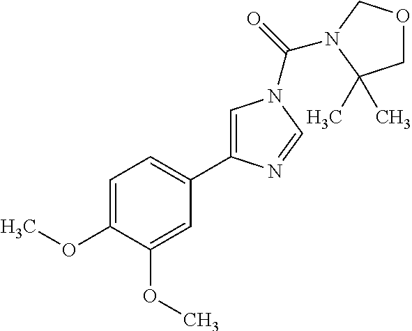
C1=C(OC)C(OC)=CC(C2=CN(C(=O)N3COCC3(C)C)C=N2)=C1
